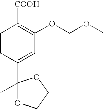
C1=CC(C2(C)OCCO2)=CC(OCOC)=C1[COOH]
